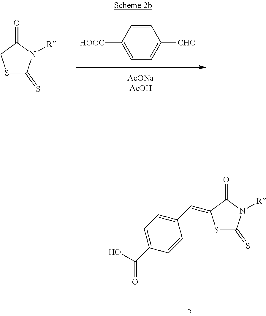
C1=CC([HOOC])=CC=C1[CHO].S1C(=S)N([R])C(=O)C1.S1C(=S)N([R])C(=O)C1=CC1=CC=C(C(O)=O)C=C1
